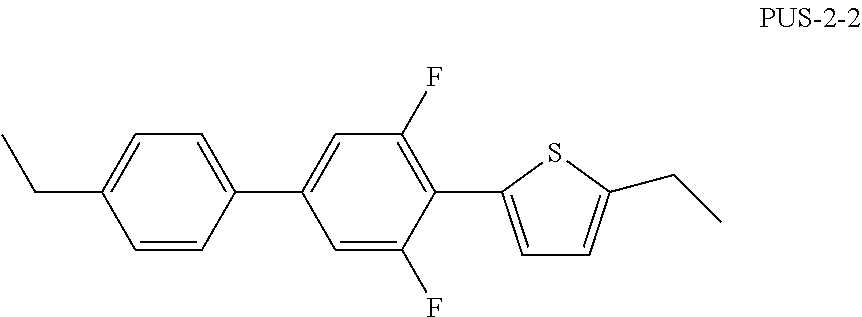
C1=CC(C2=CC(F)=C(C3=CC=C(CC)S3)C(F)=C2)=CC=C1CC
